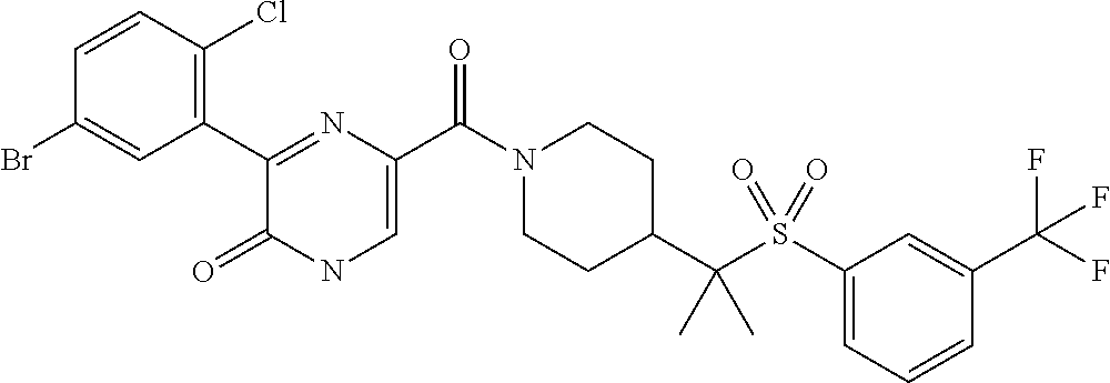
C1(C(N2CCC(C(S(C3=CC=CC(C(F)(F)F)=C3)(=O)=O)(C)C)CC2)=O)=CNC(=O)C(C2=C(Cl)C=CC(Br)=C2)=N1
